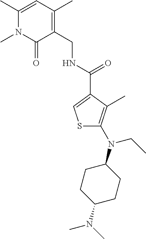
C1CC(N(C2=C(C)C(C(=O)NCC3=C(C)C=C(C)N(C)C3=O)=CS2)CC)CCC1N(C)C
